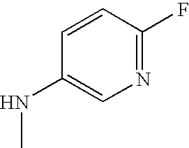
N1=C(F)C=CC(NC)=C1
